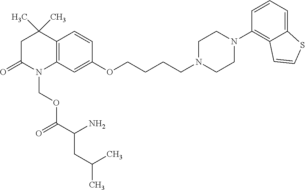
C12=C(C=C(OCCCCN3CCN(C4=C5C(=CC=C4)SC=C5)CC3)C=C1)N(COC(C(N)CC(C)C)=O)C(=O)CC2(C)C
